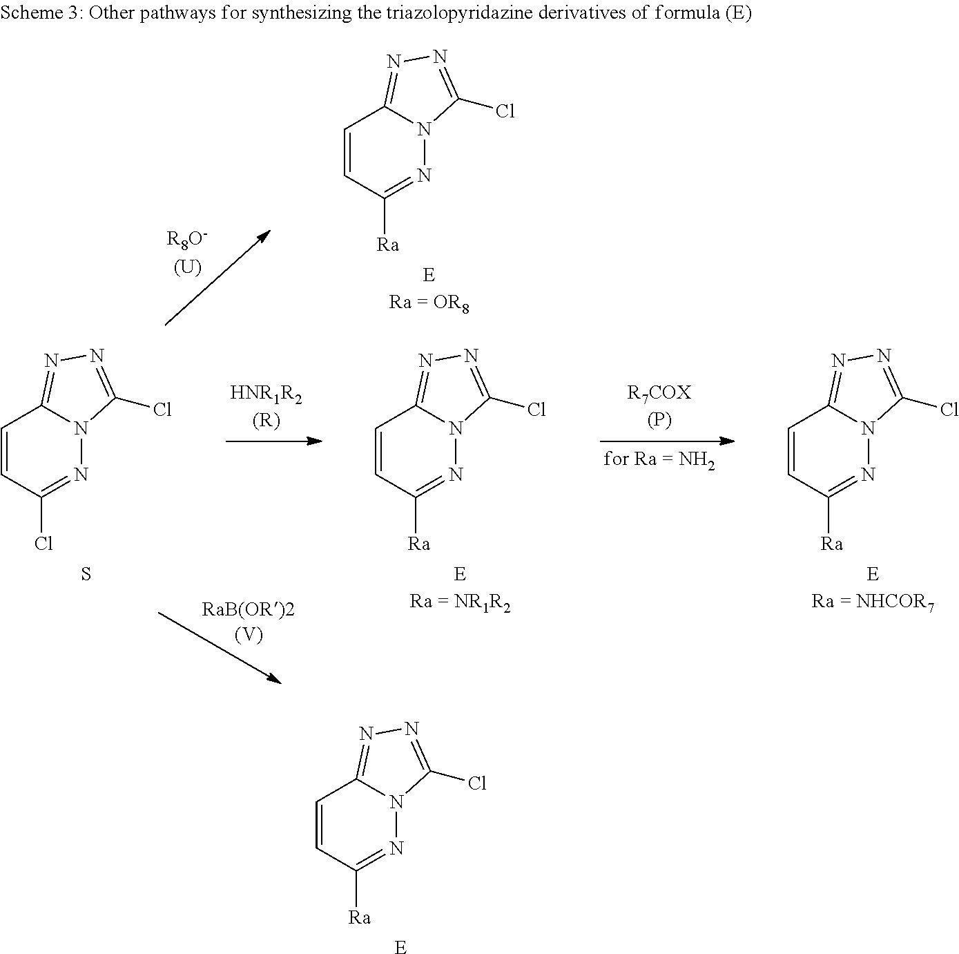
C1=CC([Ra])=NN2C1=NN=C2Cl.[E].C1=CC(Cl)=NN2C1=NN=C2Cl.S.C1=CC([Ra])=NN2C1=NN=C2Cl.[ERa = NR1R2].C1=CC([Ra])=NN2C1=NN=C2Cl.[ERa = NHCOR7].C1=CC([Ra])=NN2C1=NN=C2Cl.[ERa = OR8]
